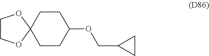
C1COC2(O1)CCC(OCC1CC1)CC2
